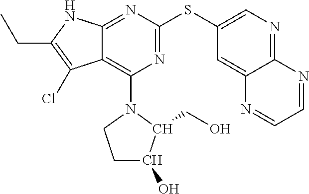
C(C1=C(Cl)C2=C(N3CCC(O)C3CO)N=C(SC3=CN=C4C(=C3)N=CC=N4)N=C2N1)C
